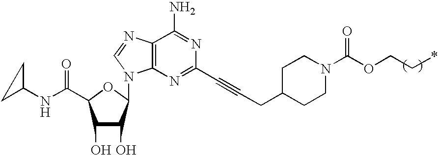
C1(O)C(O)C(N2C3=C(C(N)=NC(C#CCC4CCN(C(=O)OCC*)CC4)=N3)N=C2)OC1C(NC1CC1)=O
